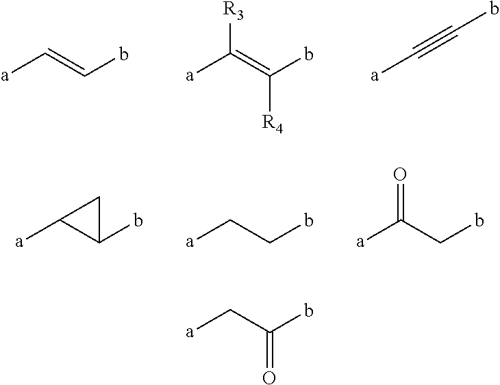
[a]C=Cb.[a]C(=C(b)[R4])[R3].[a]C#Cb.C1([a])C(b)C1.[a]CCb.[a]C(Cb)=O.[a]CC(b)=O
